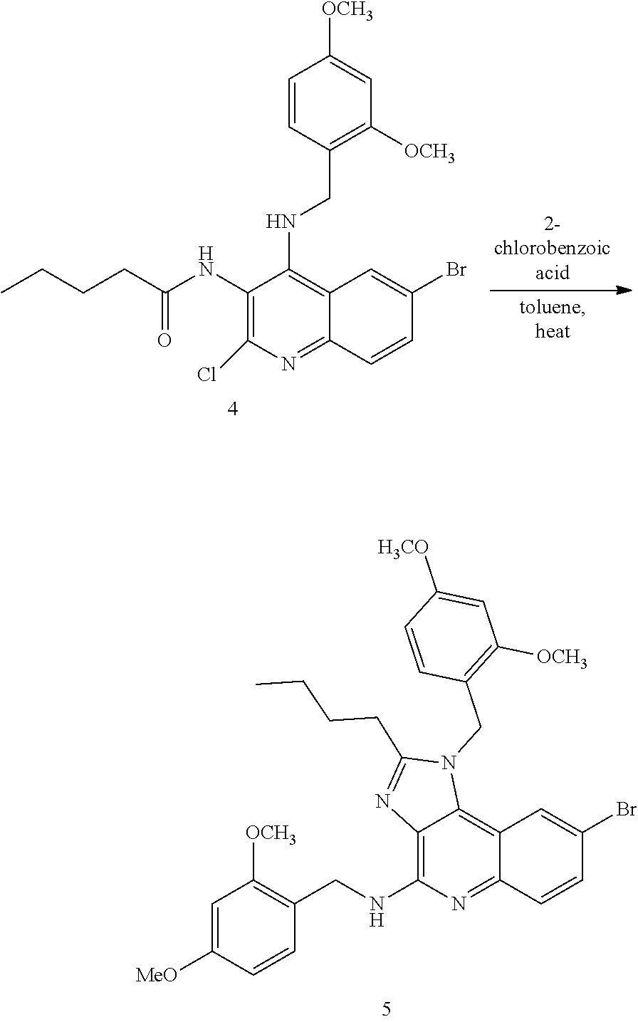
C12=C(NCC3=C([OCH3])C=C([MeO])C=C3)N=C3C(=C1N(CC1=C([OCH3])C=C([H3CO])C=C1)C(CCCC)=N2)C=C(Br)C=C3.C1(NC(CCCC)=O)=C(Cl)N=C2C(=C1NCC1=C([OCH3])C=C([OCH3])C=C1)C=C(Br)C=C2
